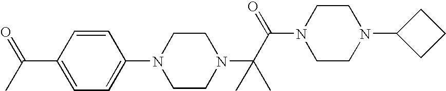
C1(N2CCN(C(C(N3CCN(C4CCC4)CC3)=O)(C)C)CC2)=CC=C(C(C)=O)C=C1
